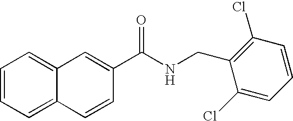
C12=CC=CC=C1C=CC(C(NCC1=C(Cl)C=CC=C1Cl)=O)=C2
